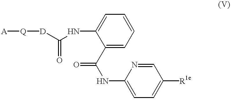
C(=O)([D][Q][A])NC1=CC=CC=C1C(NC1=CC=C([R1e])C=N1)=O
